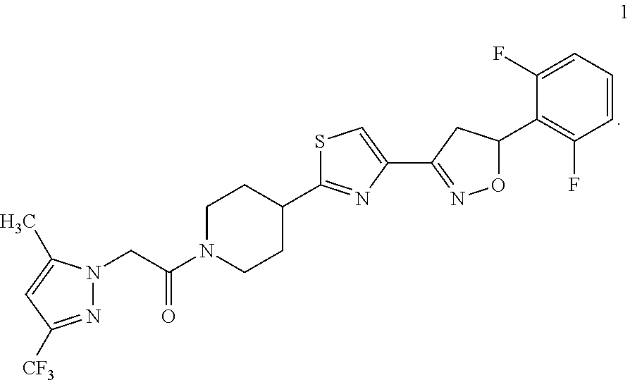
C1N(C(CN2N=C([CF3])C=C2C)=O)CCC(C2=NC(C3=NOC(C4=C(F)C=CC=C4F)C3)=CS2)C1
